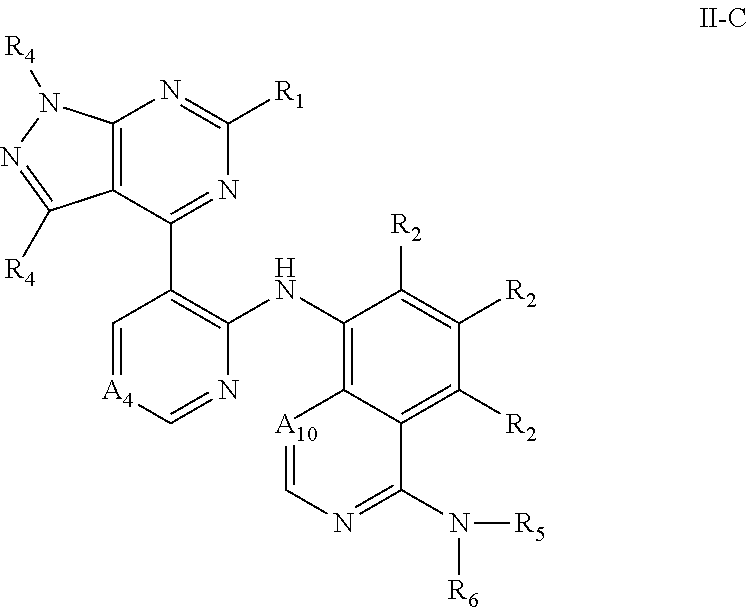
C1=[A4]C=NC(NC2=C3C(=C([R2])C([R2])=C2[R2])C(N([R5])[R6])=NC=[A10]3)=C1C1=NC([R1])=NC2=C1C([R4])=NN2[R4]
